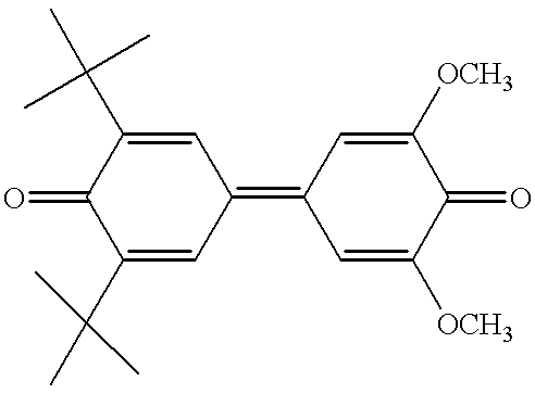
C1(C(C)(C)C)=CC(=C2C=C([OCH3])C(=O)C([OCH3])=C2)C=C(C(C)(C)C)C1=O
